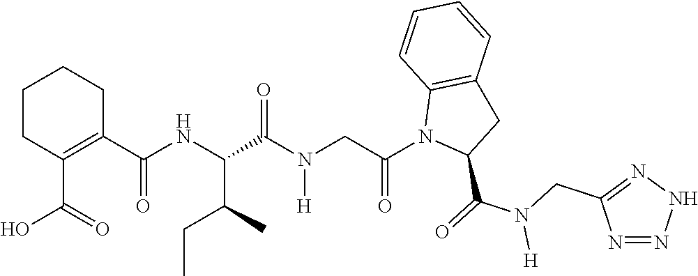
C1CC(C(=O)O)=C(C(NC(C(C)CC)C(N(CC(N2C(C(=O)N(CC3=NNN=N3)[H])CC3=C2C=CC=C3)=O)[H])=O)=O)CC1
